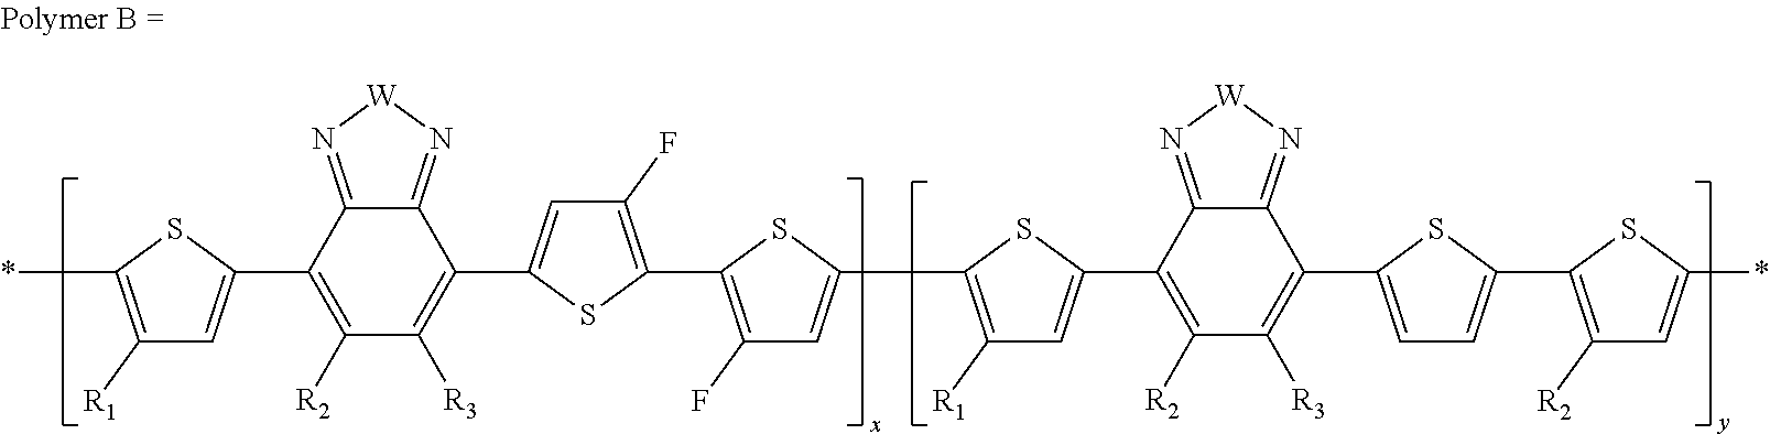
C1(C2=CC([R1])=C(*)S2)=C([R2])C([R3])=C(C2=CC(F)=C(C3=C(F)C=C(C4=C([R1])C=C(C5=C([R2])C([R3])=C(C6=CC=C(C7=C([R2])C=C(*)S7)S6)C6=N[W]N=C65)S4)S3)S2)C2=N[W]N=C12
